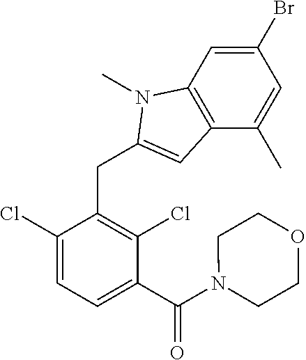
C1(Cl)=CC=C(C(N2CCOCC2)=O)C(Cl)=C1CC1=CC2=C(C=C(Br)C=C2C)N1C
